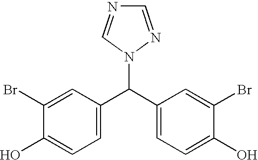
C1(C(C2=CC=C(O)C(Br)=C2)N2C=NC=N2)=CC=C(O)C(Br)=C1
